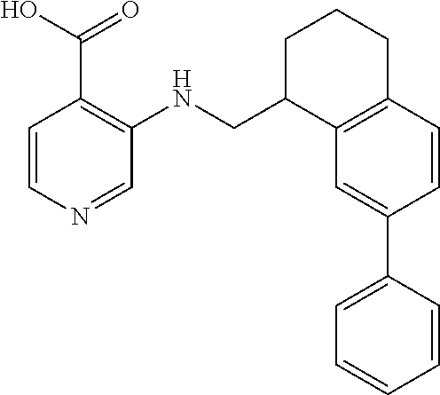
C1=CN=CC(NCC2C3=C(CCC2)C=CC(C2=CC=CC=C2)=C3)=C1C(=O)O
